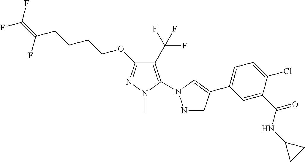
C1=C(C(NC2CC2)=O)C(Cl)=CC=C1C1=CN(C2=C(C(F)(F)F)C(OCCCCC(=C(F)F)F)=NN2C)N=C1
